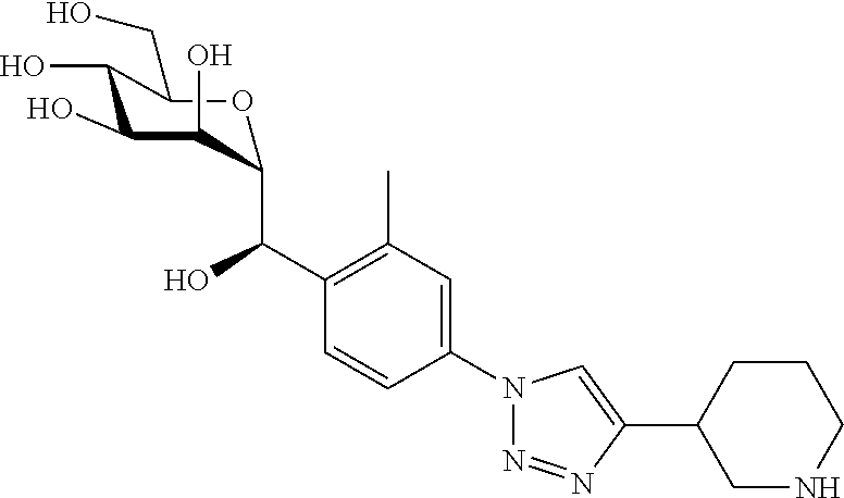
C1(N2N=NC(C3CNCCC3)=C2)=CC(C)=C(C(O)C2C(O)C(O)C(O)C(CO)O2)C=C1
